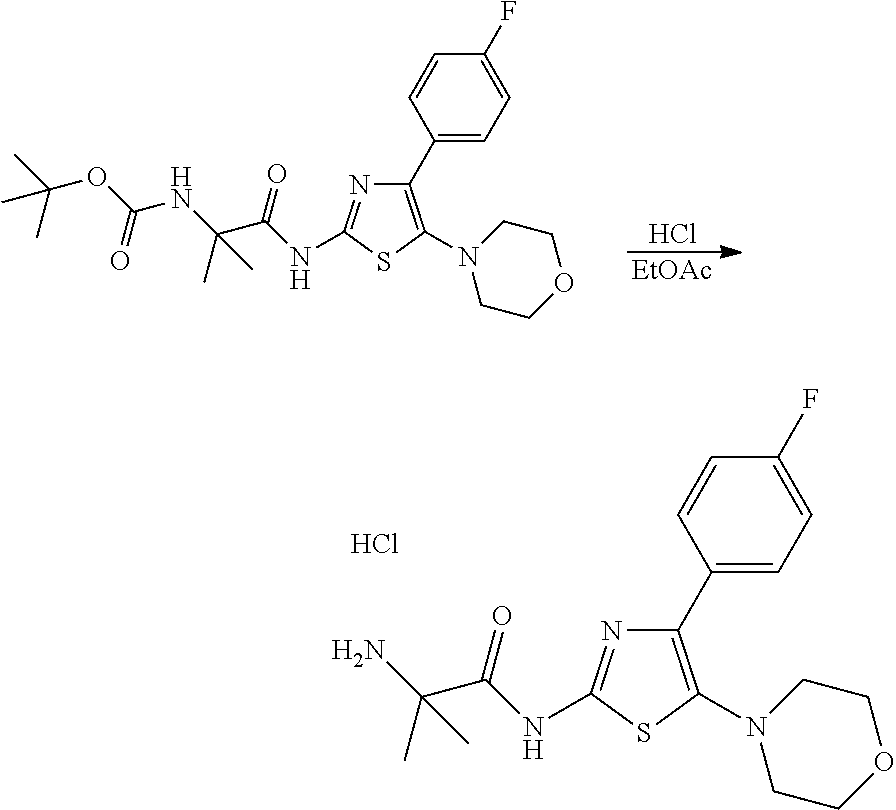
C1(C2=CC=C(F)C=C2)=C(N2CCOCC2)SC(NC(C(N)(C)C)=O)=N1.Cl.Cl.[EtOAc].C1(C2=CC=C(F)C=C2)=C(N2CCOCC2)SC(NC(C(NC(OC(C)(C)C)=O)(C)C)=O)=N1
